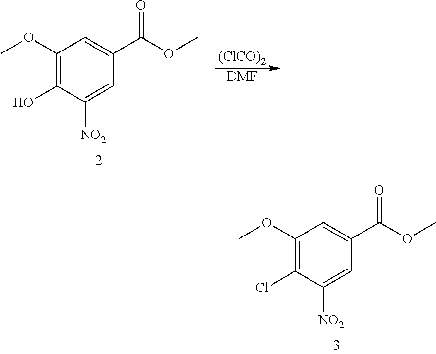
C1=C([NO2])C(Cl)=C(OC)C=C1C(OC)=O.C1=C([NO2])C(O)=C(OC)C=C1C(OC)=O.[(ClCO)2].[DMF]
